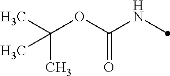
C(NC)(OC(C)(C)C)=O
